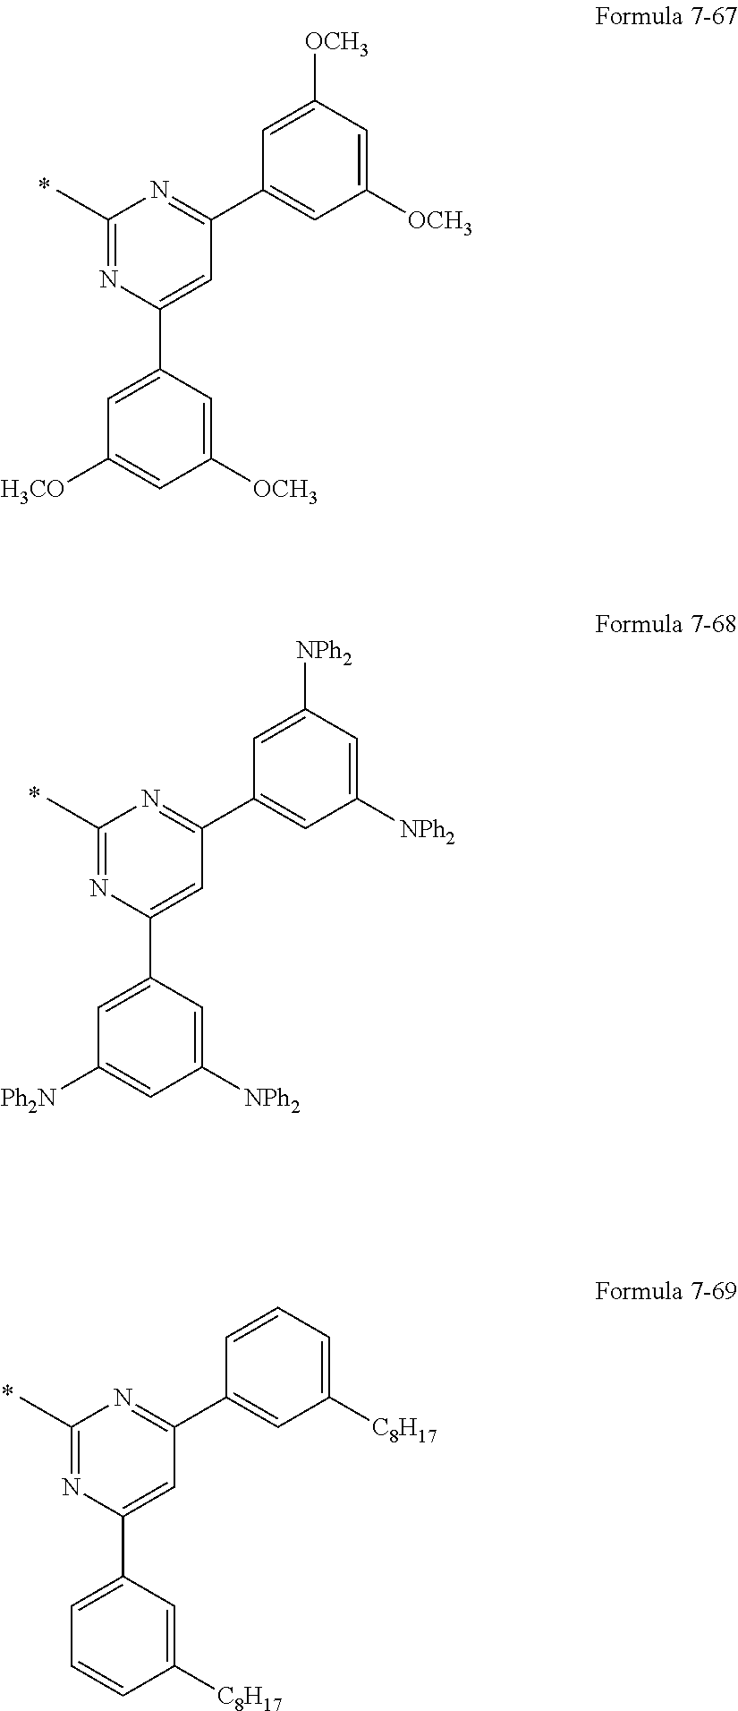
C1([OCH3])=CC([OCH3])=CC(C2=NC(C)=NC(C3=CC([H3CO])=CC([OCH3])=C3)=C2)=C1.C1([NPh2])=CC([NPh2])=CC(C2=NC(C)=NC(C3=CC([Ph2N])=CC([NPh2])=C3)=C2)=C1.C1([C8H17])=CC=CC(C2=NC(C)=NC(C3=CC=CC([C8H17])=C3)=C2)=C1
